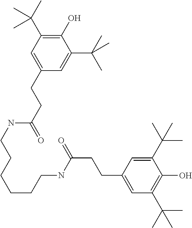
C1(O)=C(C(C)(C)C)C=C(CCC(NCCCCCCNC(=O)CCC2=CC(C(C)(C)C)=C(O)C(C(C)(C)C)=C2)=O)C=C1C(C)(C)C
